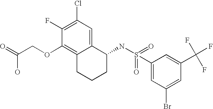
C1(F)=C(Cl)C=C2C(=C1OCC(=O)O)CCCC2NS(=O)(C1=CC(Br)=CC(C(F)(F)F)=C1)=O
